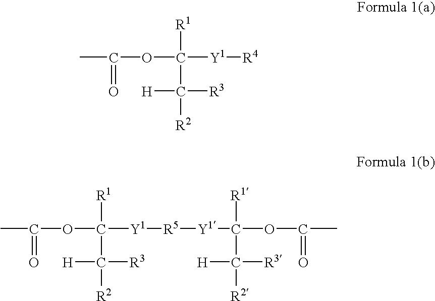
CC(OC([Y1][R4])([R1])C([R2])([H])[R3])=O.CC(OC([Y1][R5][Y1]C(OC(C)=O)([R1])C([H])([R3])[R2])([R1])C([R2])([H])[R3])=O
